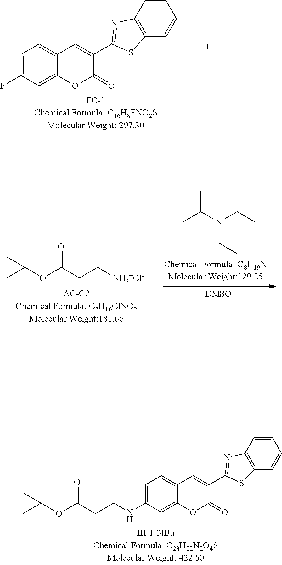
C1=C(F)C=C2C(=C1)C=C(C1=NC3=C(S1)C=CC=C3)C(=O)O2.CC(N(C(C)C)CC)C.CC(OC(CC[NH3+Cl-])=O)(C)C.C1=C(NCCC(OC(C)(C)C)=O)C=C2C(=C1)C=C(C1=NC3=C(S1)C=CC=C3)C(=O)O2
